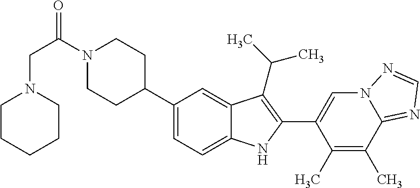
N1(C(CN2CCCCC2)=O)CCC(C2=CC=C3C(=C2)C(C(C)C)=C(C2=CN4C(=NC=N4)C(C)=C2C)N3)CC1
